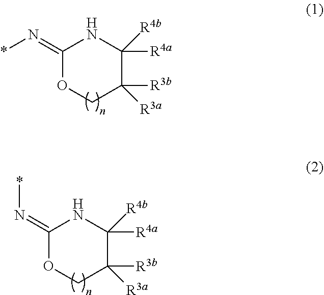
C1(=N*)OCC([R3b])([R3a])C([R4a])([R4b])N1.C1(=N*)OCC([R3b])([R3a])C([R4a])([R4b])N1
